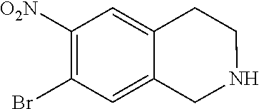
N1CCC2=CC([O2N])=C(Br)C=C2C1
